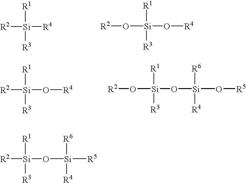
[R2][Si]([R4])([R1])[R3].O([Si](O[R4])([R1])[R3])[R2].[R2][Si](O[R4])([R1])[R3].O([Si](O[Si](O[R5])([R6])[R4])([R1])[R3])[R2].[R2][Si](O[Si]([R5])([R6])[R4])([R1])[R3]
